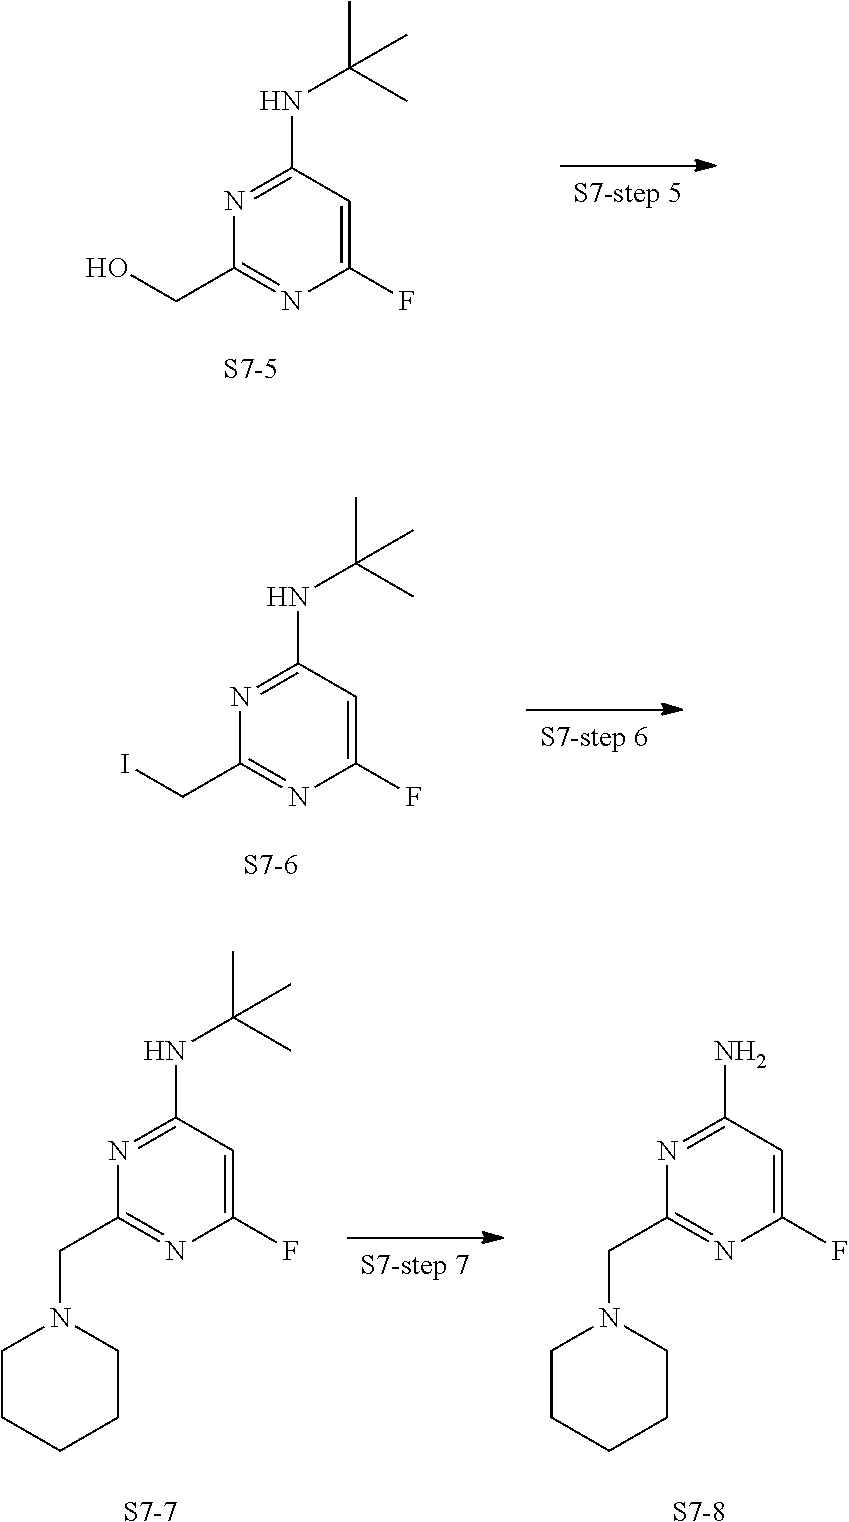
C1(F)=CC(NC(C)(C)C)=NC(CO)=N1.[S7-5].C1(F)=CC(NC(C)(C)C)=NC(CI)=N1.[S7-6].C1(F)=CC(N)=NC(CN2CCCCC2)=N1.[S7-8].C1(F)=CC(NC(C)(C)C)=NC(CN2CCCCC2)=N1.[S7-7]
